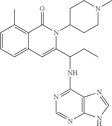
C1=CC=C2C(=C1C)C(=O)N(C1CCN(C)CC1)C(C(NC1=NC=NC3=C1N=CN3)CC)=C2
